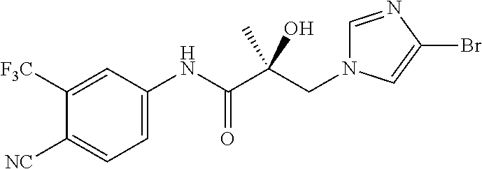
C(C(C(NC1=CC=C([NC])C([F3C])=C1)=O)(O)C)N1C=NC(Br)=C1
